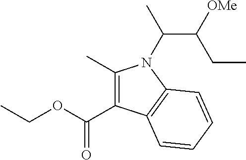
C1(C)=C(C(=O)OCC)C2=C(N1C(C([OMe])CC)C)C=CC=C2
